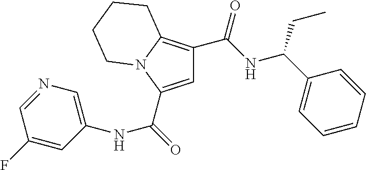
C1=C(C(=O)NC2=CN=CC(F)=C2)N2C(=C1C(=O)NC(CC)C1=CC=CC=C1)CCCC2
